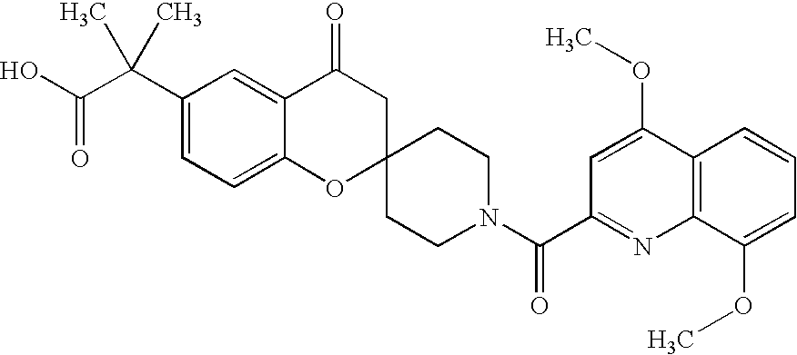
C12=CC=C(C(C(O)=O)(C)C)C=C1C(=O)CC1(O2)CCN(C(C2=NC3=C(C(OC)=C2)C=CC=C3OC)=O)CC1
